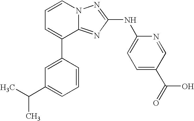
C1=CN2C(=NC(NC3=CC=C(C(=O)O)C=N3)=N2)C(C2=CC(C(C)C)=CC=C2)=C1
